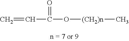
C=CC(O[(CH2)n]C)=O
